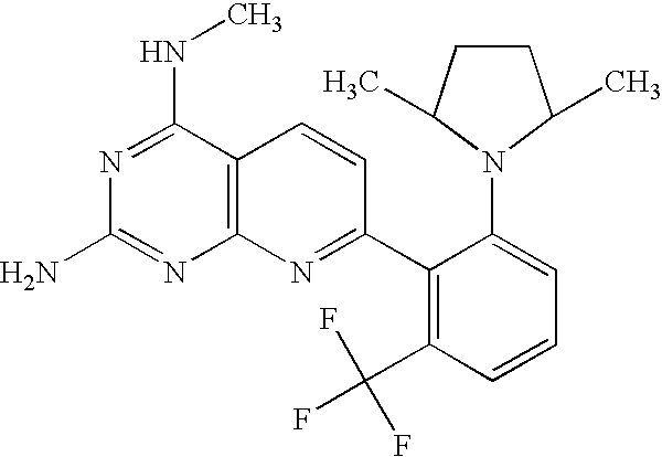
N1=C(NC)C2=C(N=C1N)N=C(C1=C(C(F)(F)F)C=CC=C1N1C(C)CCC1C)C=C2
